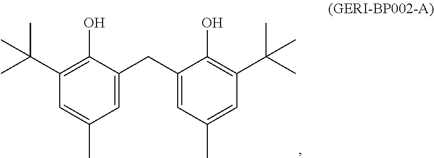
C1=C(CC2=CC(C)=CC(C(C)(C)C)=C2O)C(O)=C(C(C)(C)C)C=C1C
